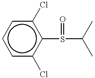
c1c(Cl)c(S(C(C)C)=O)c(Cl)cc1
